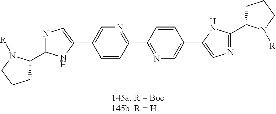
C1=CC(C2=NC=C(C3=CN=C(C4CCCN4[R])N3)C=C2)=NC=C1C1=CN=C(C2CCCN2[R])N1
